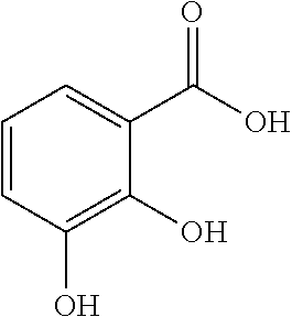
C1=CC(O)=C(O)C(C(O)=O)=C1
